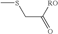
S(CC([RO])=O)C
